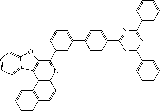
C12=C(N=C(C3=CC(C4=CC=C(C5=NC(C6=CC=CC=C6)=NC(C6=CC=CC=C6)=N5)C=C4)=CC=C3)C3=C1C1=CC=CC=C1O3)C=CC1=C2C=CC=C1
